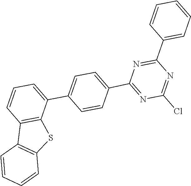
C1(Cl)=NC(C2=CC=CC=C2)=NC(C2=CC=C(C3=CC=CC4=C3SC3=C4C=CC=C3)C=C2)=N1
